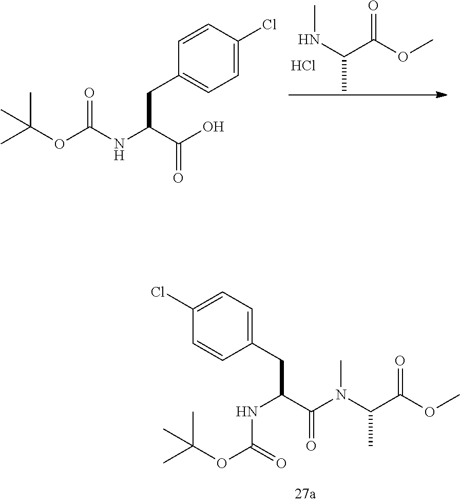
CNC(C)C(OC)=O.Cl.CC(OC(NC(C(O)=O)CC1=CC=C(Cl)C=C1)=O)(C)C.C(C(N(C(C(NC(OC(C)(C)C)=O)CC1=CC=C(Cl)C=C1)=O)C)C)(OC)=O
